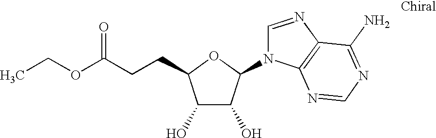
C1(O)C(O)C(N2C=NC3=C2N=CN=C3N)OC1CCC(OCC)=O
